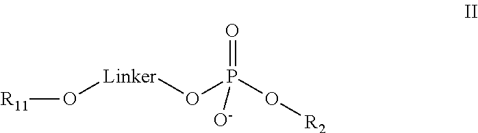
[R11]O[Linker]OP(=O)(O[R2])[O-]
